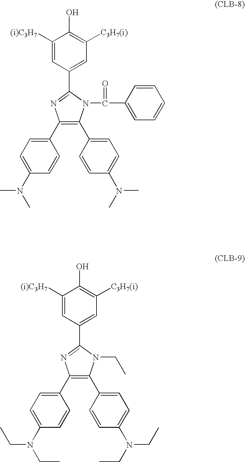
C1([(i)C3H7])=CC(C2=NC(C3=CC=C(N(CC)CC)C=C3)=C(C3=CC=C(N(CC)CC)C=C3)N2CC)=CC([C3H7(i)])=C1O.C1([(i)C3H7])=CC(C2=NC(C3=CC=C(N(C)C)C=C3)=C(C3=CC=C(N(C)C)C=C3)N2C(=O)C2=CC=CC=C2)=CC([C3H7(i)])=C1O
